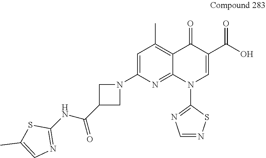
C1=C(N2CC(C(NC3=NC=C(C)S3)=O)C2)N=C2C(=C1C)C(=O)C(C(O)=O)=CN2C1=NC=NS1
